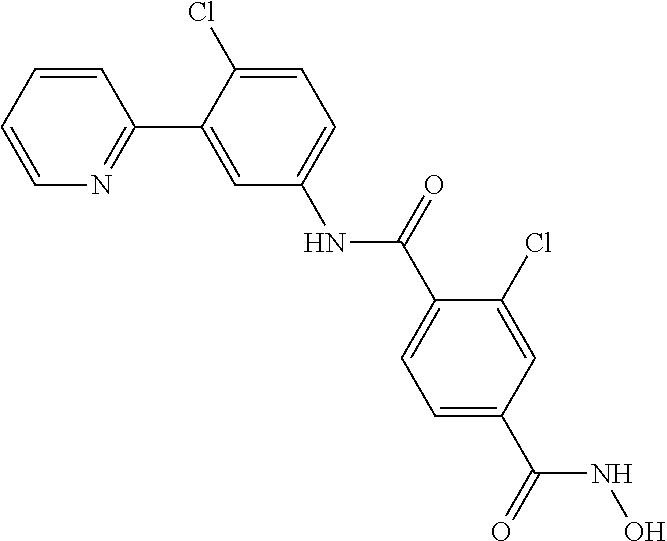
C1=CC=CN=C1C1=CC(NC(C2=CC=C(C(NO)=O)C=C2Cl)=O)=CC=C1Cl
